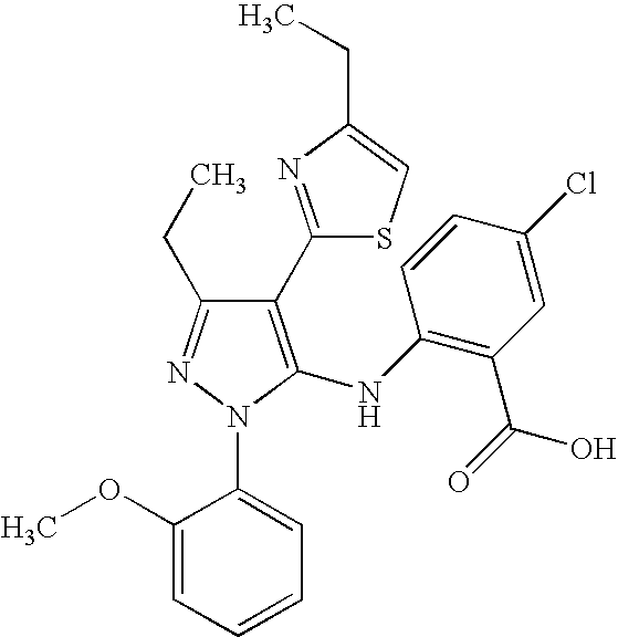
C1(C2=NC(CC)=CS2)=C(NC2=C(C(=O)O)C=C(Cl)C=C2)N(C2=CC=CC=C2OC)N=C1CC
